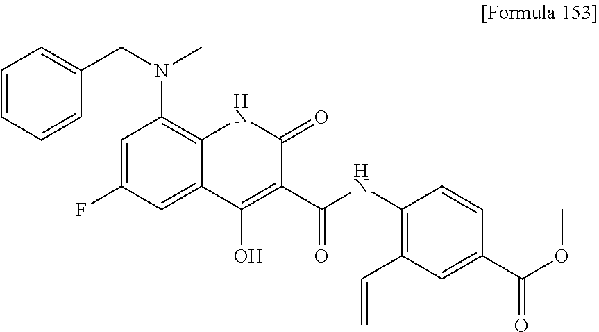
N(C1=C2C(=CC(F)=C1)C(O)=C(C(NC1=C(C=C)C=C(C(OC)=O)C=C1)=O)C(=O)N2)(CC1=CC=CC=C1)C
